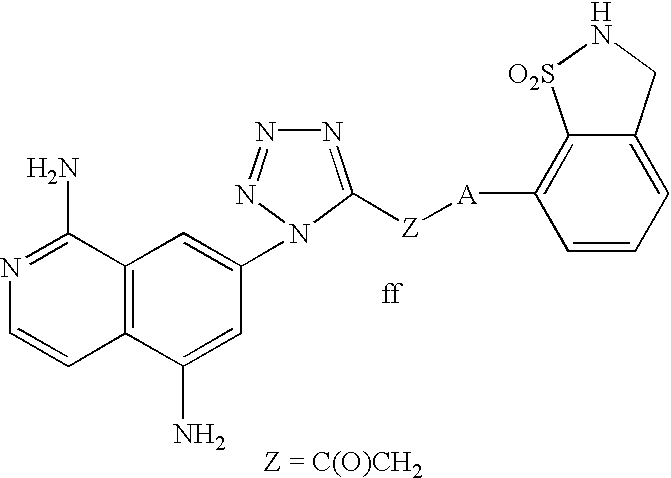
N1=C(N)C2=C(C=C1)C(N)=CC(N1N=NN=C1[Z][A]C1=C3C(=CC=C1)CN[O2S]3)=C2
